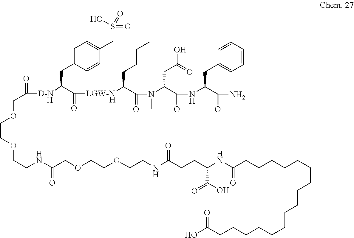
[H].C([D-N    H]C(C([LGW-N]C(CCCC)C(N(C)C(C(=O)NC(C(N)=O)CC1=CC=CC=C1)CC(O)=O)=O)=O)CC1=CC=C(CS(=O)(O)=O)C=C1)(=O)COCCOCCNC(COCCOCCNC(CCC(NC(CCCCCCCCCCCCCCCCC(O)=O)=O)C(=O)O)=O)=O
